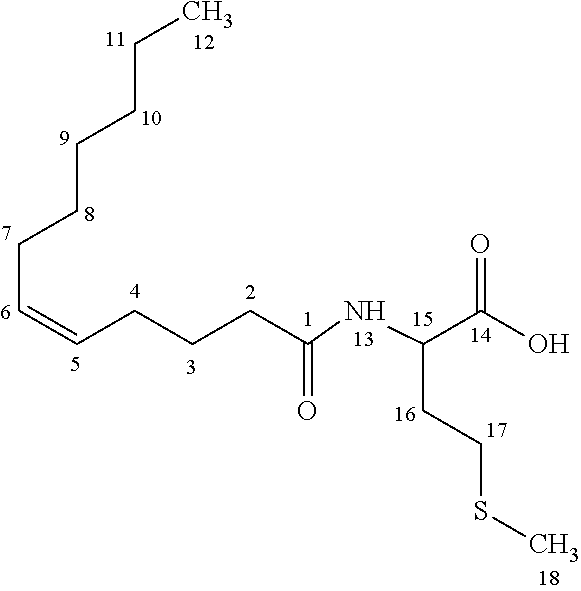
C(C=CCCCC(NC(C(O)=O)CCSC)=O)CCCCC
